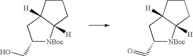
C1CC2([H])C([H])(C1)[NBoc]C(CO)C2.C1CC2([H])C([H])(C1)[NBoc]C(C=O)C2
